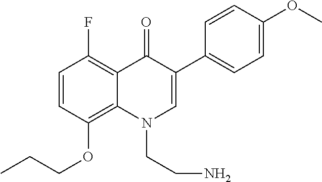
C1=CC(OCCC)=C2C(=C1F)C(=O)C(C1=CC=C(OC)C=C1)=CN2CCN
